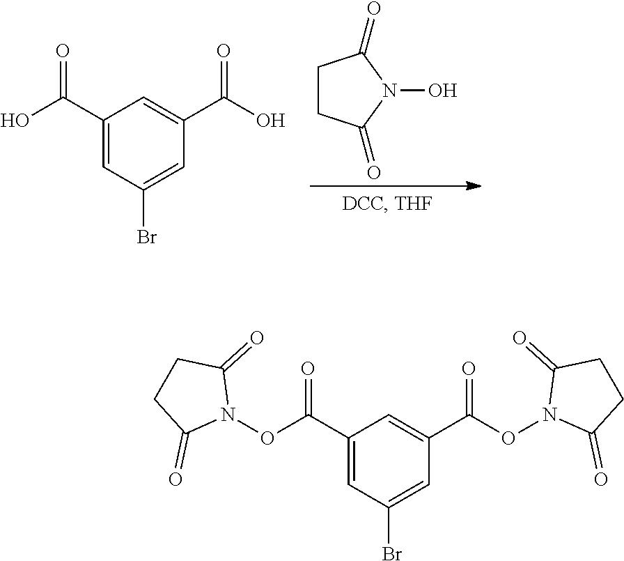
C1CC(=O)N(O)C1=O.OC(=O)C1=CC(C(O)=O)=CC(Br)=C1.C1C(=O)N(OC(=O)C2=CC(C(ON3C(=O)CCC3=O)=O)=CC(Br)=C2)C(=O)C1
